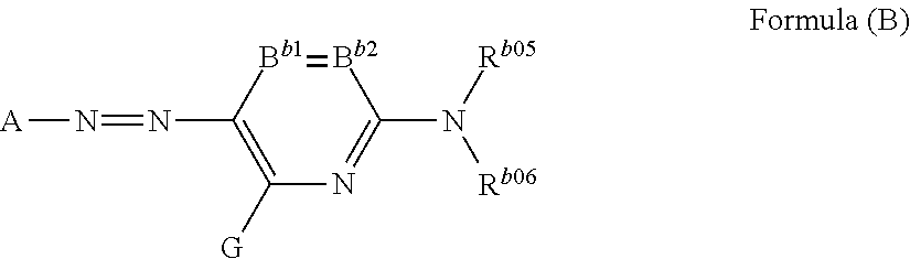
[Bb2]1=[Bb1]C(N=N[A])=C([G])N=C1N([Rb05])[Rb06]
